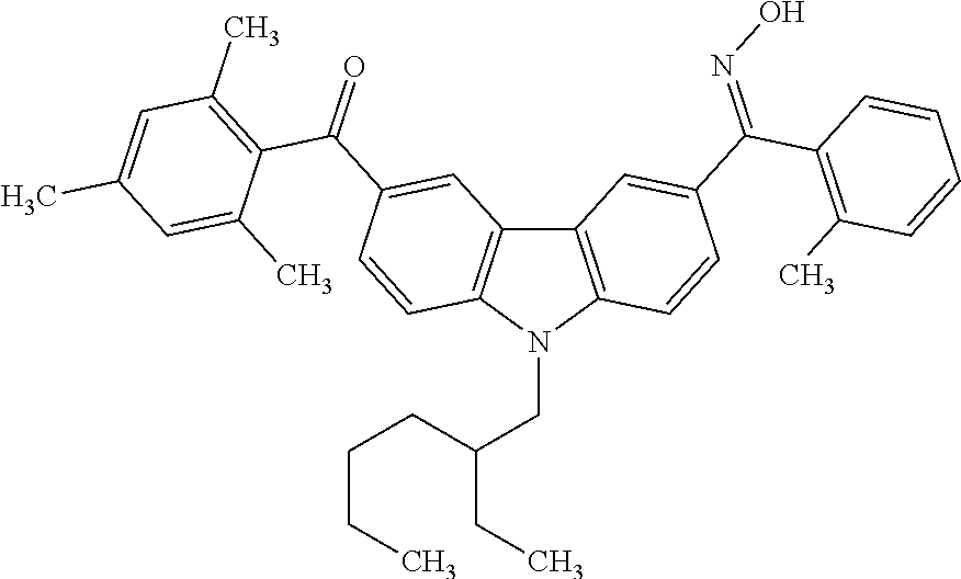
C12=C(N(CC(CCCC)CC)C3=C1C=C(C(=O)C1=C(C)C=C(C)C=C1C)C=C3)C=CC(C(=NO)C1=C(C)C=CC=C1)=C2
